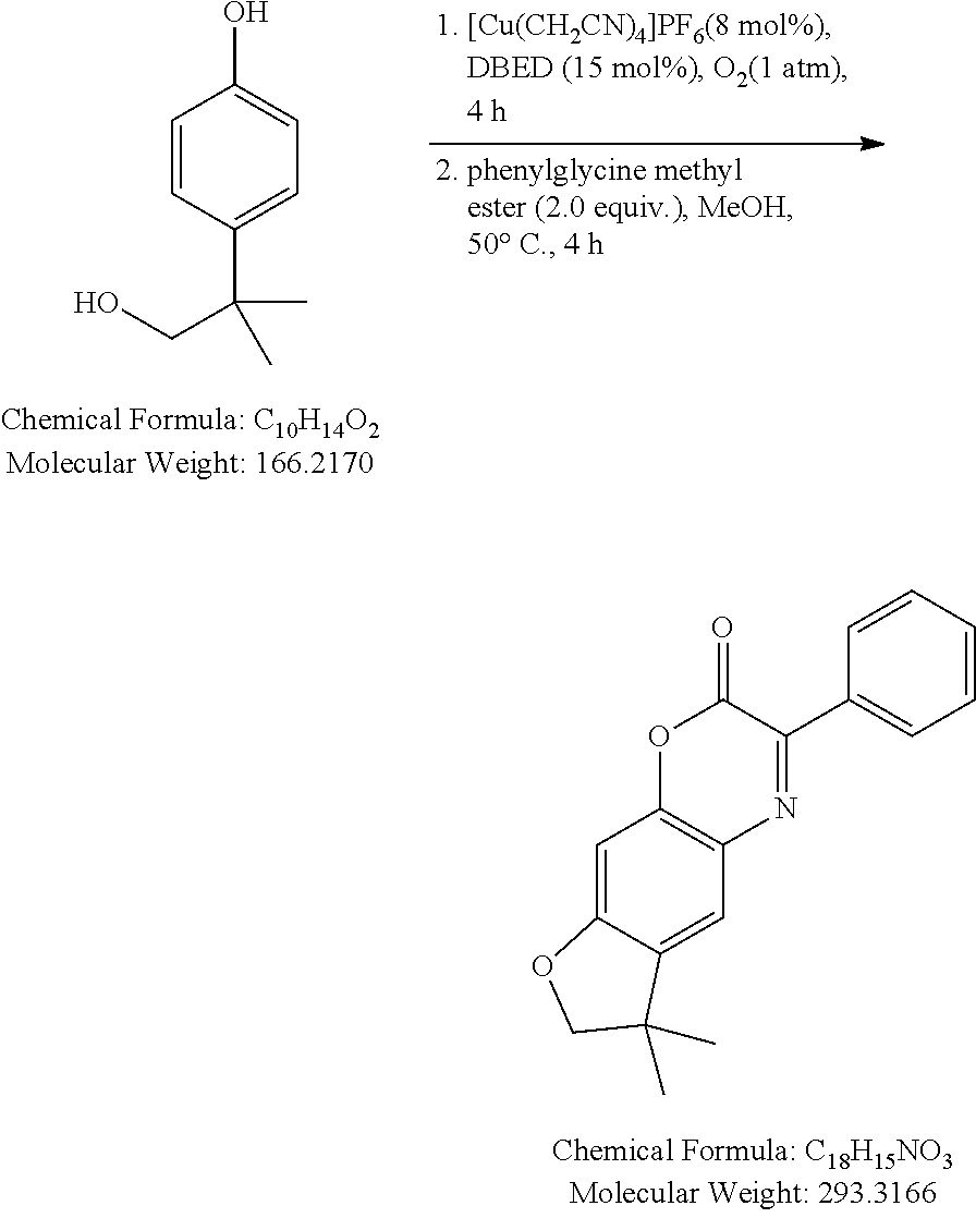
C1=CC(C(CO)(C)C)=CC=C1O.O1C2=C(N=C(C3=CC=CC=C3)C1=O)C=C1C(=C2)OCC1(C)C
